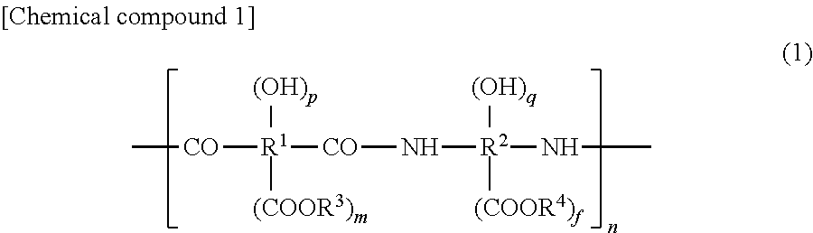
C[CO][R1]([CO]N[R2](NC)([(COOR4)f])[(OH)q])([(OH)p])[(COOR3)m]
